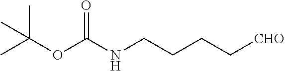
C(CCC[CHO])NC(=O)OC(C)(C)C
